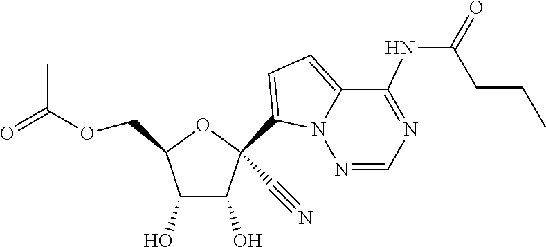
O=C(OCC1OC(C#N)(C2=CC=C3C(NC(=O)CCC)=NC=NN32)C(O)C1O)C
